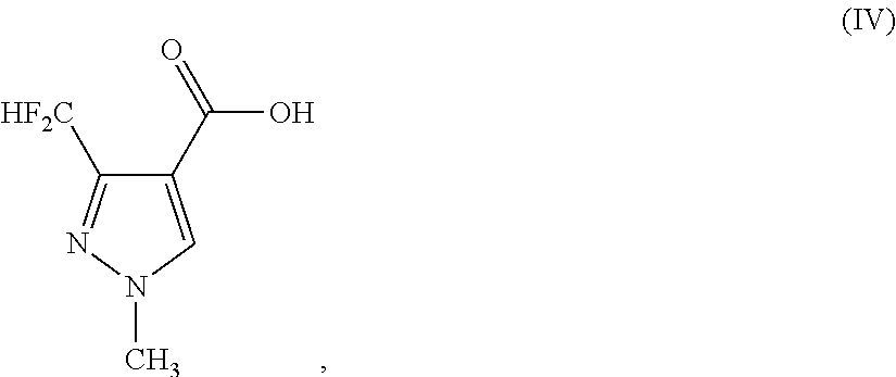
C1(C(=O)O)=CN(C)N=C1[HF2C]
